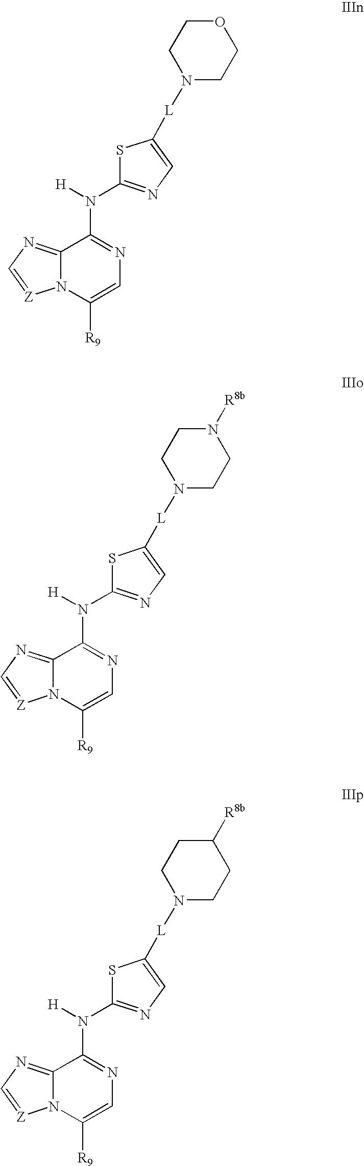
N1([L]C2=CN=C(N([H])C3=NC=C([R9])N4C3=NC=[Z]4)S2)CCOCC1.N1([L]C2=CN=C(N([H])C3=NC=C([R9])N4C3=NC=[Z]4)S2)CCN([R8b])CC1.N1([L]C2=CN=C(N([H])C3=NC=C([R9])N4C3=NC=[Z]4)S2)CCC([R8b])CC1
